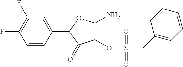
C1(OS(=O)(CC2=CC=CC=C2)=O)=C(N)OC(C2=CC(F)=C(F)C=C2)C1=O
